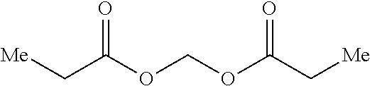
[Me]CC(OCOC(C[Me])=O)=O
